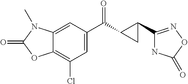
C12=CC(C(C3C(C4=NOC(=O)N4)C3)=O)=CC(Cl)=C1OC(=O)N2C
